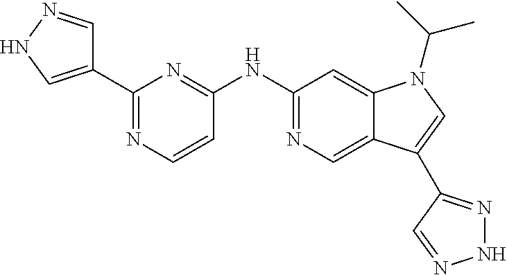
C1(NC2=NC(C3=CNN=C3)=NC=C2)=NC=C2C(=C1)N(C(C)C)C=C2C1=NNN=C1
